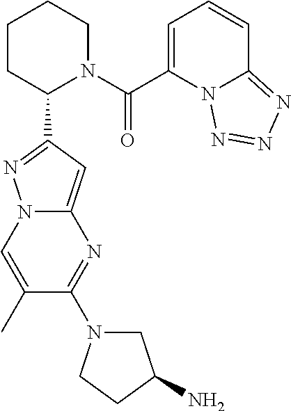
C1CC(C2=NN3C(=C2)N=C(N2CC(N)CC2)C(C)=C3)N(C(=O)C2=CC=CC3=NN=NN23)CC1
